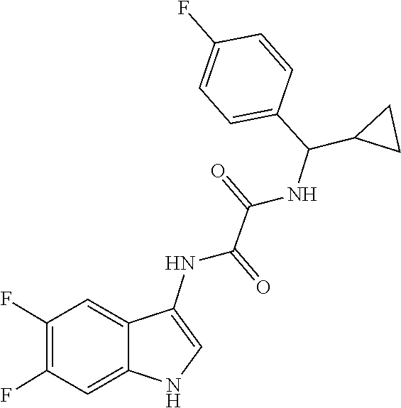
C1=C(C(C2CC2)NC(C(NC2=CNC3=CC(F)=C(F)C=C32)=O)=O)C=CC(F)=C1
